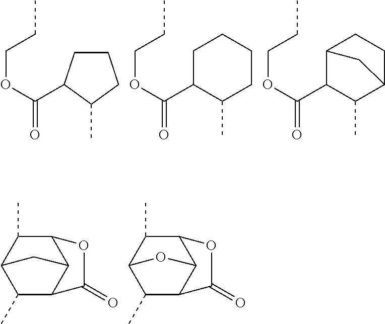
C1CC(C(=O)OCCC)C(C)C1.C1(C(=O)OCCC)C(C)CCCC1.C1(C(=O)OCCC)C(C)C2CCC1C2.C12C(C)C3C(C)C(C1C3)C(=O)O2.C12C(C)C3C(C)C(C1O3)C(=O)O2
